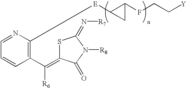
C1=NC([E]C2C(FCC[Y])C2)=C(C([R6])=C2SC(=N[R7])N([R8])C2=O)C=C1
